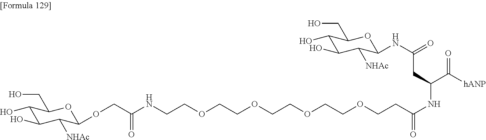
C1(O)C(O)C([NHAc])C(NC(=O)CC(NC(CCOCCOCCOCCOCCNC(COC2C([NHAc])C(O)C(O)C(CO)O2)=O)=O)C([hANP])=O)OC1CO
